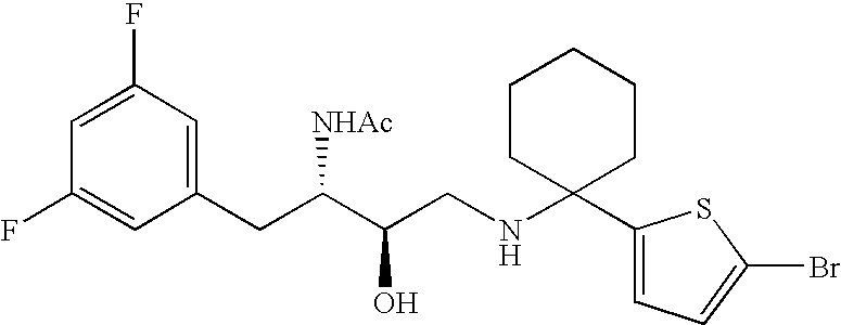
C1=C(F)C=C(CC(C(CNC2(C3=CC=C(Br)S3)CCCCC2)O)[NHAc])C=C1F
